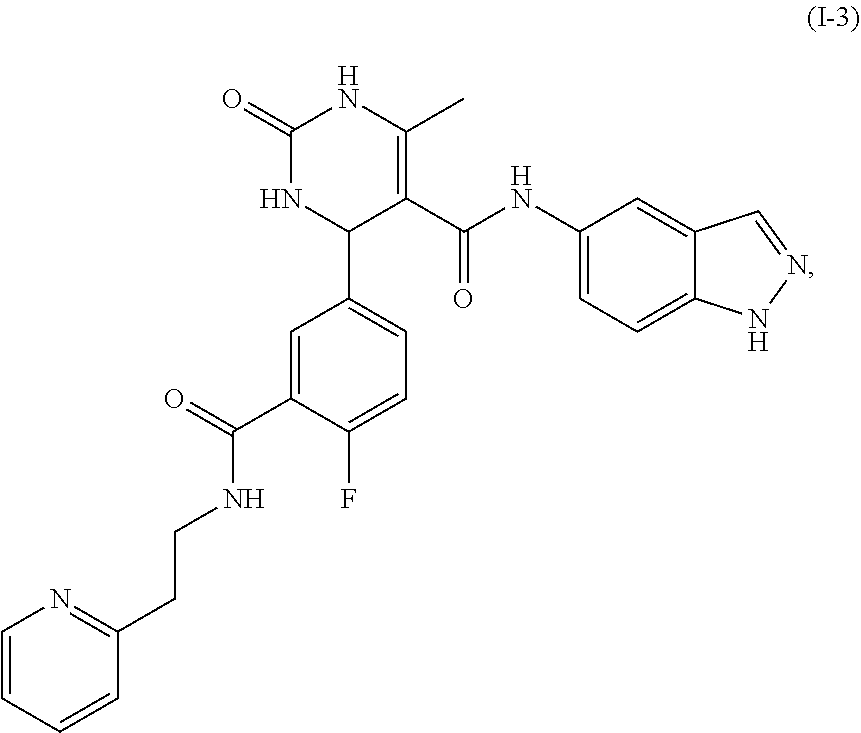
C1(F)=CC=C(C2C(C(NC3=CC=C4NN=CC4=C3)=O)=C(C)NC(=O)N2)C=C1C(=O)NCCC1=NC=CC=C1
